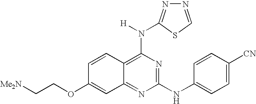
C12=NC(NC3=CC=C([CN])C=C3)=NC(N([H])C3=NN=CS3)=C1C=CC(OCC[Me2N])=C2
